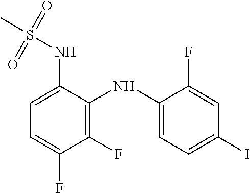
C1(NS(C)(=O)=O)=CC=C(F)C(F)=C1NC1=CC=C(I)C=C1F
